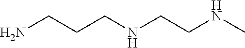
NCCCNCCNC
